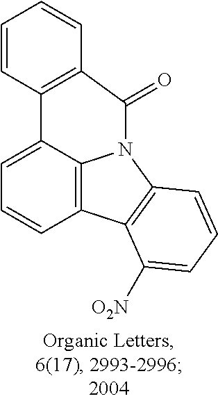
C1=C2C3=C(C=C1)C1=C(N3C(=O)C3=C2C=CC=C3)C=CC=C1[O2N]
